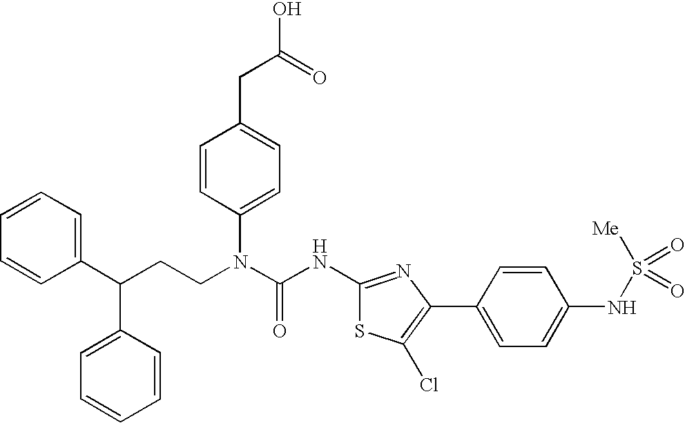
C1(C(CCN(C(NC2=NC(C3=CC=C(NS([Me])(=O)=O)C=C3)=C(Cl)S2)=O)C2=CC=C(CC(O)=O)C=C2)C2=CC=CC=C2)=CC=CC=C1
